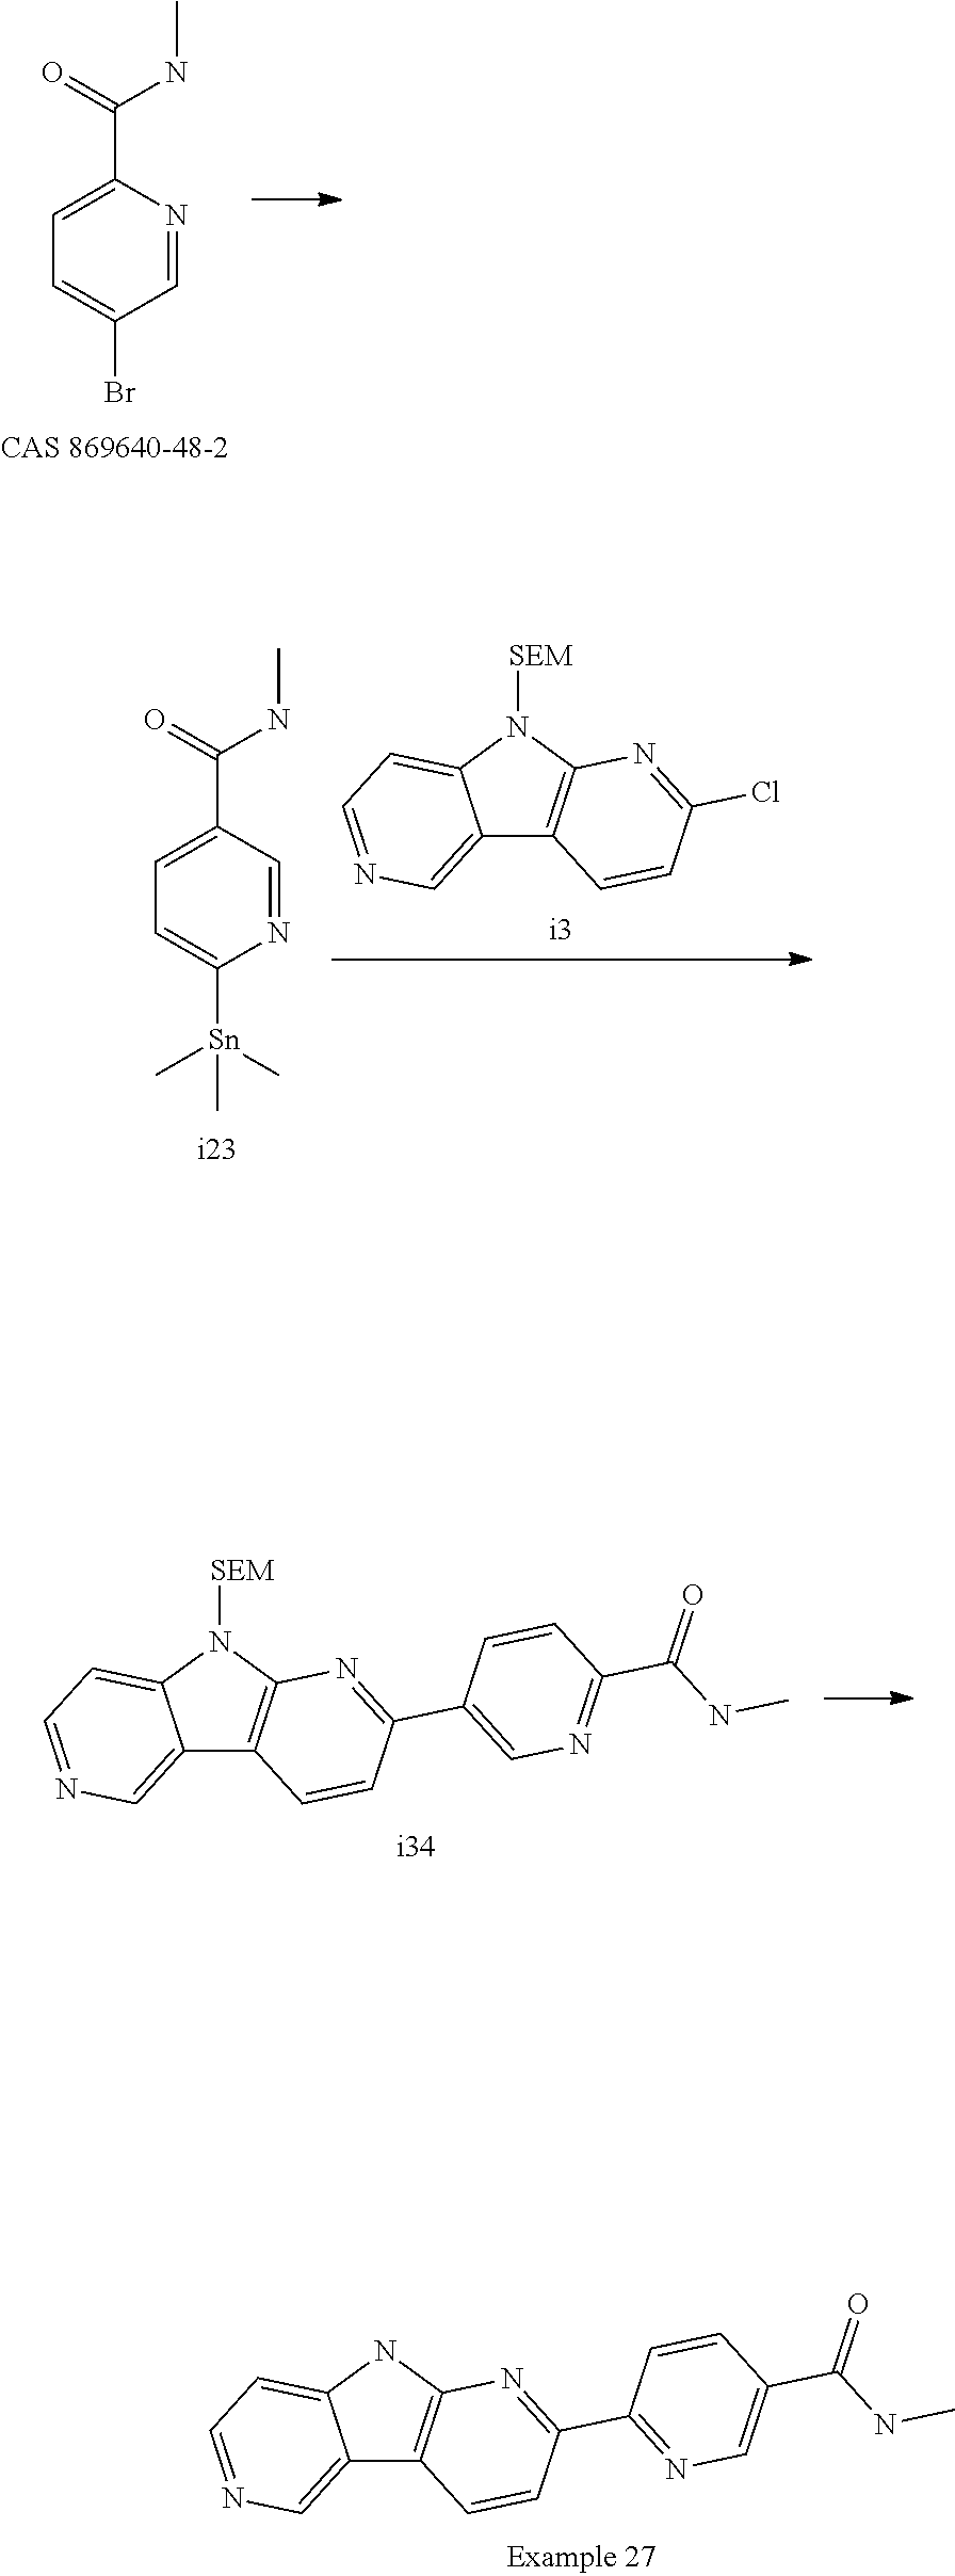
C1=C(C(=O)NC)N=CC(Br)=C1.C1=C(C(=O)NC)C=NC([Sn](C)(C)C)=C1.C12=CN=CC=C1N([SEM])C1=C2C=CC(Cl)=N1.C12=CN=CC=C1N([SEM])C1=C2C=CC(C2=CN=C(C(NC)=O)C=C2)=N1.C12=CN=CC=C1NC1=C2C=CC(C2=NC=C(C(NC)=O)C=C2)=N1
